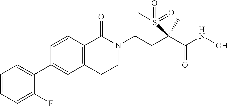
C1=CC=C(F)C(C2=CC3=C(C=C2)C(=O)N(CCC(C(NO)=O)(C)S(=O)(=O)C)CC3)=C1
